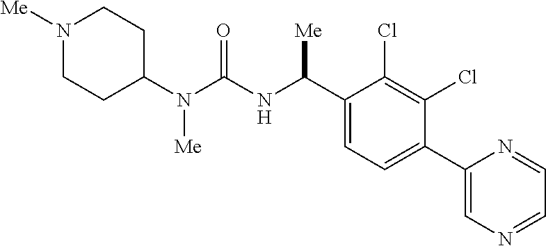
C1(N(C(NC(C2=CC=C(C3=CN=CC=N3)C(Cl)=C2Cl)[Me])=O)[Me])CCN([Me])CC1
